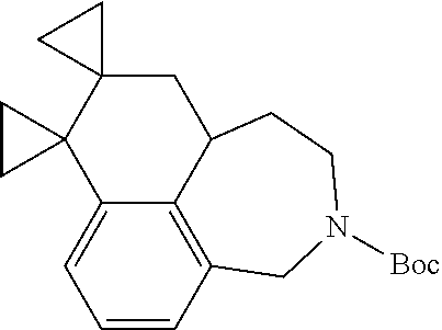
C1=CC2=C3C(=C1)C1(C4(CC3CCN([Boc])C2)CC4)CC1
